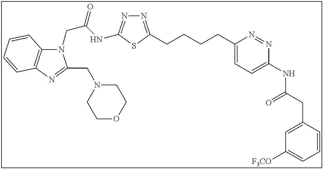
N1=C(CCCCC2=CC=C(NC(CC3=CC([F3CO])=CC=C3)=O)N=N2)SC(NC(CN2C3=C(N=C2CN2CCOCC2)C=CC=C3)=O)=N1
